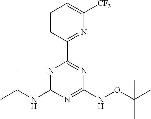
CC(C)NC1=NC(C2=NC([CF3])=CC=C2)=NC(NOC(C)(C)C)=N1
